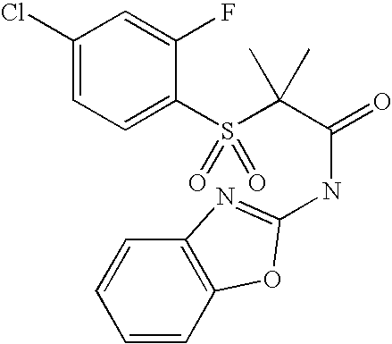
C1(Cl)=CC=C(S(C(C(=O)NC2=NC3=C(C=CC=C3)O2)(C)C)(=O)=O)C(F)=C1
